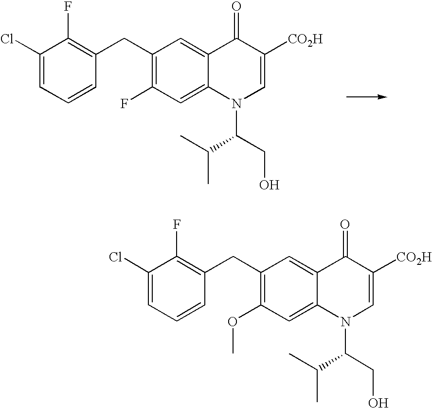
C1([CO2H])=CN(C(C(C)C)CO)C2=CC(F)=C(CC3=C(F)C(Cl)=CC=C3)C=C2C1=O.C1([CO2H])=CN(C(C(C)C)CO)C2=CC(OC)=C(CC3=C(F)C(Cl)=CC=C3)C=C2C1=O
